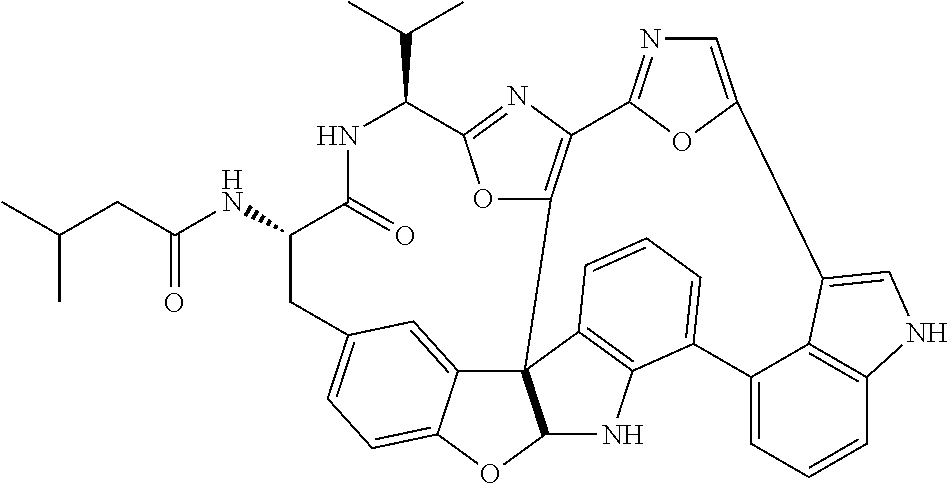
C(=O)(NC1C(=O)NC(C(C)C)C2=NC3=C(O2)C24C5=CC(=CC=C5OC2NC2=C4C=CC=C2C2=CC=CC4=C2C(=CN4)C2=CN=C3O2)C1)CC(C)C
